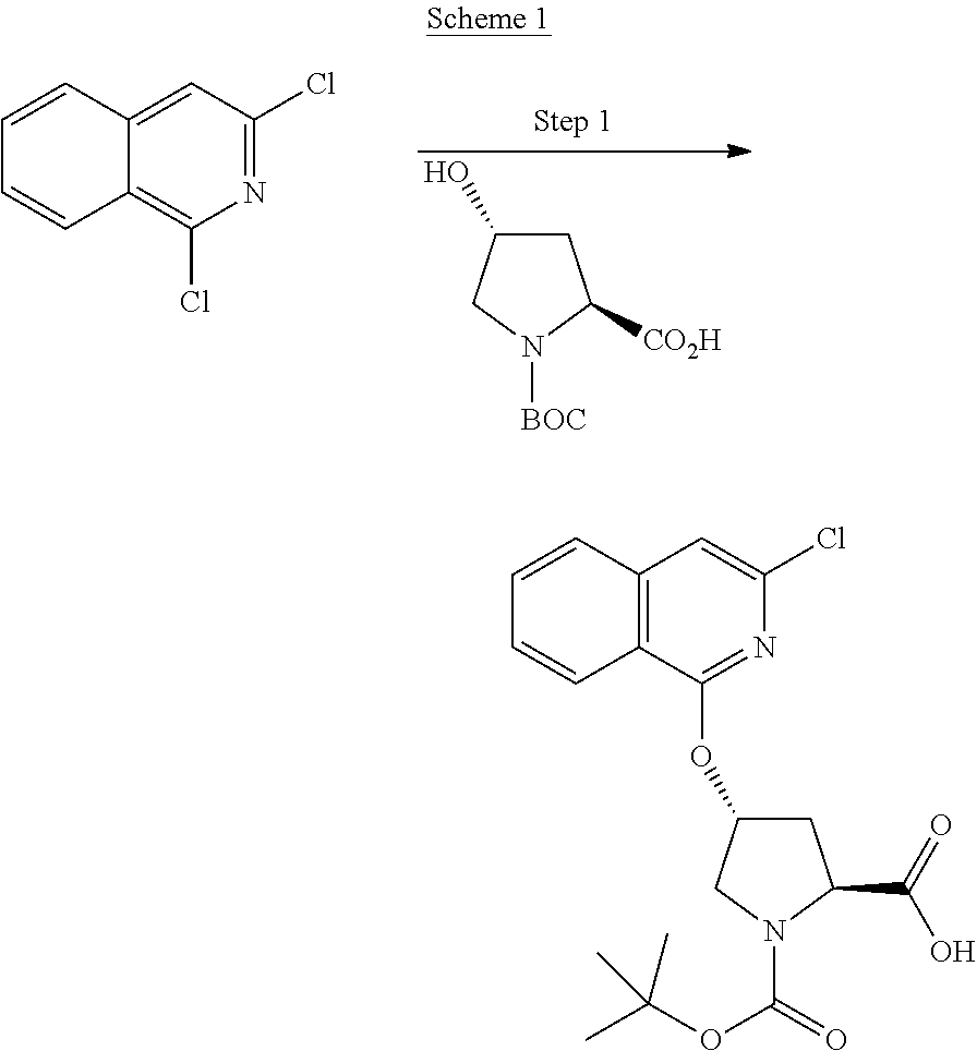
N1=C(Cl)C=C2C(=C1Cl)C=CC=C2.C1C(O)CN([BOC])C1[CO2H].N1=C(OC2CC(C(=O)O)N(C(OC(C)(C)C)=O)C2)C2=C(C=C1Cl)C=CC=C2
